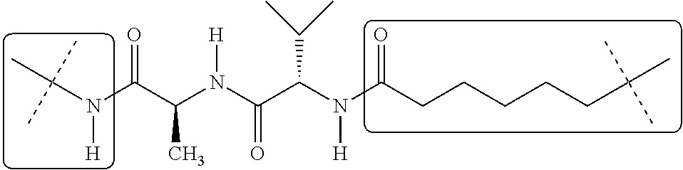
N(C(C(N(C(C(N(C(CCCCCC(C)(C)C)=O)[H])C(C)C)=O)[H])C)=O)(C(C)(C)C)[H]
